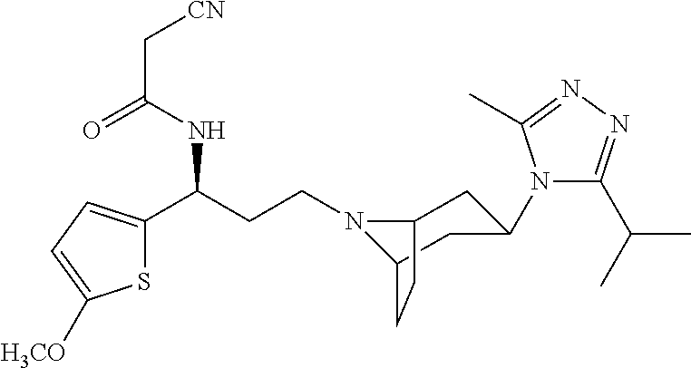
N1(CCC(C2=CC=C([H3CO])S2)NC(C[CN])=O)C2CC(N3C(C(C)C)=NN=C3C)CC1CC2
